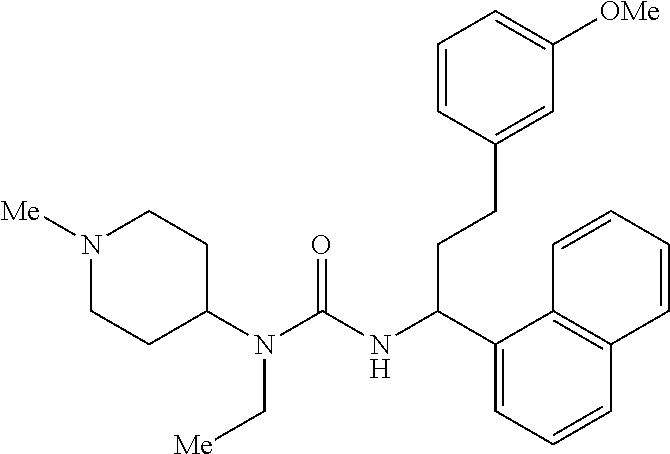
N1([Me])CCC(N(C(=O)NC(C2=CC=CC3=C2C=CC=C3)CCC2=CC([OMe])=CC=C2)C[Me])CC1
